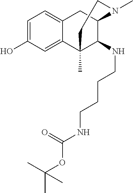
C1=C(O)C=C2C(=C1)CC1C(NCCCCNC(OC(C)(C)C)=O)C2(C)CCN1C
